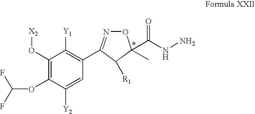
C1=C([Y2])C(OC(F)F)=C(O[X2])C([Y1])=C1C1=NOC(C)(C(NN)=O)C1[R1]
